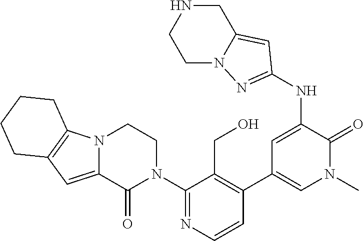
N12C(=CC3=C1CCCC3)C(=O)N(C1=NC=CC(C3=CN(C)C(=O)C(NC4=NN5CCNCC5=C4)=C3)=C1CO)CC2
